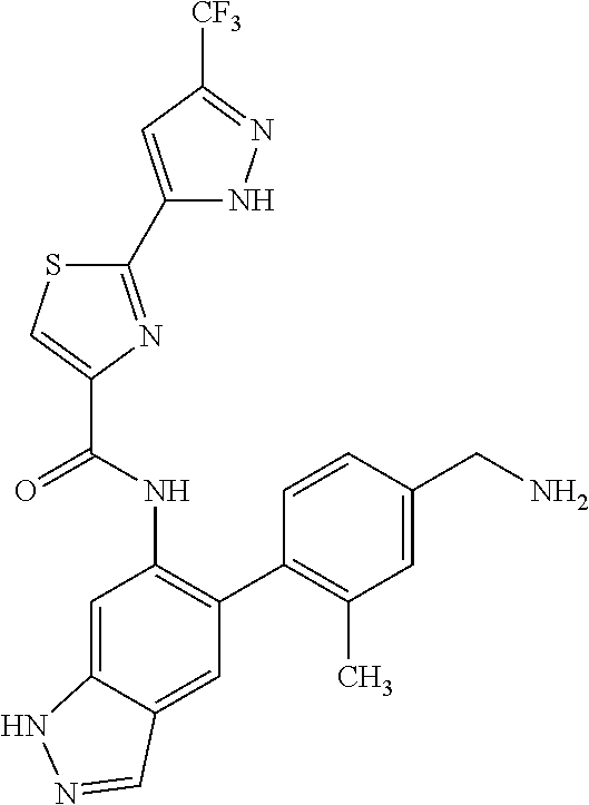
C1(C2=NC(C(NC3=C(C4=C(C)C=C(CN)C=C4)C=C4C(=C3)NN=C4)=O)=CS2)=CC([CF3])=NN1
